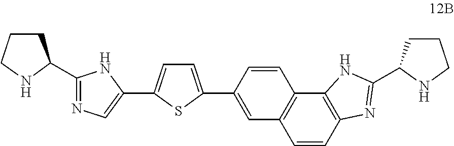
C1=C(C2=CC3=C(C=C2)C2=C(C=C3)N=C(C3CCCN3)N2)SC(C2=CN=C(C3NCCC3)N2)=C1
